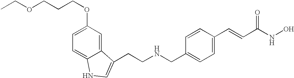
C(CCOC1=CC=C2C(=C1)C(CCNCC1=CC=C(C=CC(=O)NO)C=C1)=CN2)OCC
